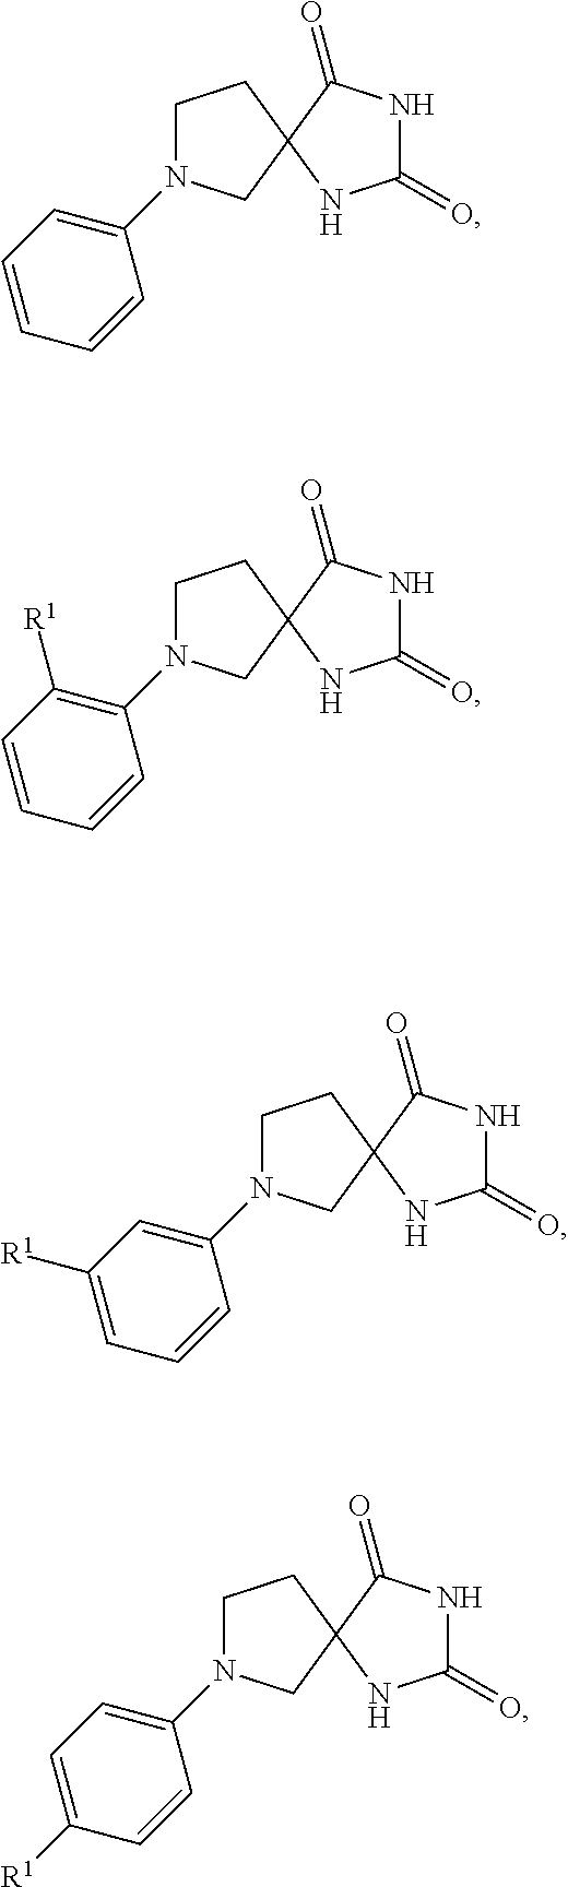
C1(=O)NC(=O)C2(N1)CCN(C1=CC=CC=C1)C2.C1(=O)NC(=O)C2(N1)CCN(C1=C([R1])C=CC=C1)C2.C1(=O)NC(=O)C2(N1)CCN(C1=CC([R1])=CC=C1)C2.C1(=O)NC(=O)C2(N1)CCN(C1=CC=C([R1])C=C1)C2
